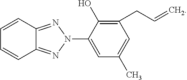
C1=CC2=NN(C3=CC(C)=CC(CC=C)=C3O)N=C2C=C1
